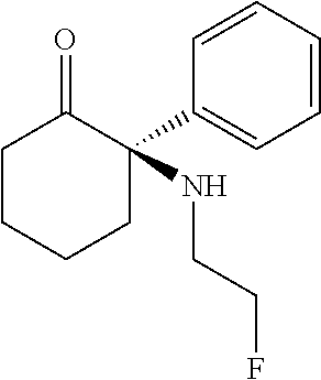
C1CCCC(C2=CC=CC=C2)(NCCF)C1=O
